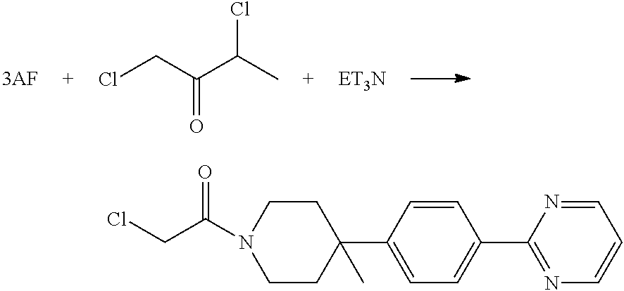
C1CN(C(=O)CCl)CCC1(C1=CC=C(C2=NC=CC=N2)C=C1)C.ClCC(C(C)Cl)=O
